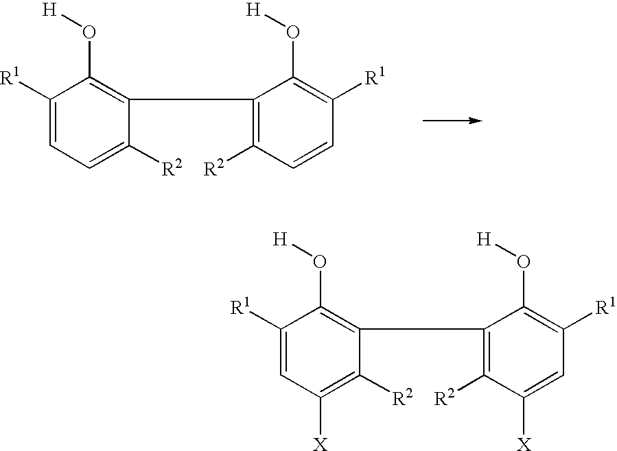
C1([R1])=CC=C([R2])C(C2=C([R2])C=CC([R1])=C2O[H])=C1O[H].C1([R1])=CC([X])=C([R2])C(C2=C([R2])C([X])=CC([R1])=C2O[H])=C1O[H]
